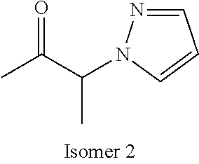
CC(C(N1C=CC=N1)C)=O
